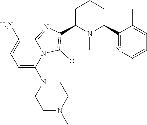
C1C(C2=C(Cl)N3C(=N2)C(N)=CC=C3N2CCN(C)CC2)N(C)C(C2=NC=CC=C2C)CC1
